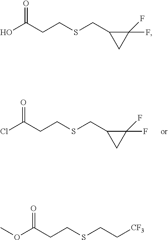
ClC(CCSCC1CC1(F)F)=O.OC(CCSCC1CC1(F)F)=O.O(C(CCSCC[CF3])=O)C
